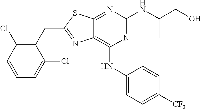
N1=C(NC(CO)C)N=C2C(=C1NC1=CC=C([CF3])C=C1)N=C(CC1=C(Cl)C=CC=C1Cl)S2
